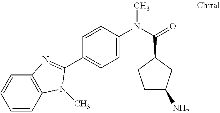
C1=CC2=C(C=C1)N=C(C1=CC=C(N(C(=O)C3CCC(N)C3)C)C=C1)N2C
